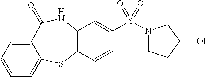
C12=C(C=CC(S(=O)(=O)N3CCC(O)C3)=C1)SC1=CC=CC=C1C(=O)N2
